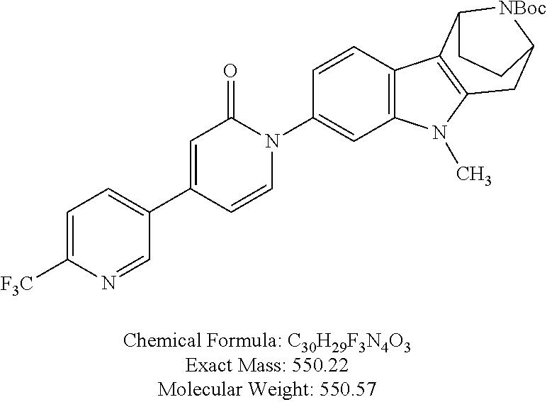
C1=C([F3C])N=CC(C2=CC(=O)N(C3=CC4=C(C=C3)C3=C(N4C)CC4[NBoc]C3CC4)C=C2)=C1
